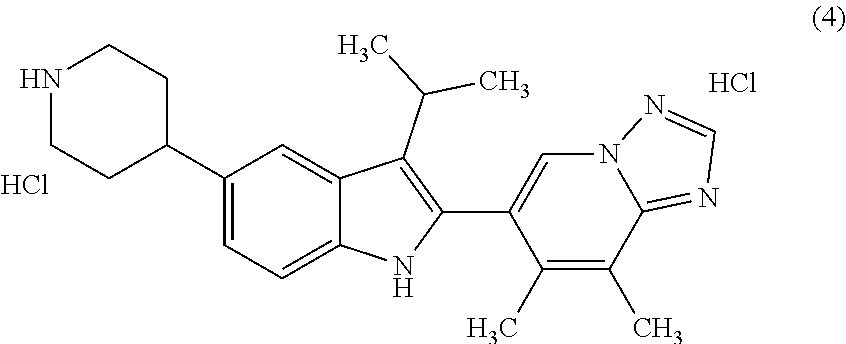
C1(C2CCNCC2)=CC=C2C(=C1)C(C(C)C)=C(C1=CN3C(=NC=N3)C(C)=C1C)N2.Cl.Cl
